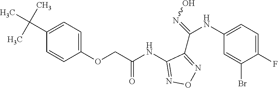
C1(NC(COC2=CC=C(C(C)(C)C)C=C2)=O)=NON=C1C(=NO)NC1=CC=C(F)C(Br)=C1
